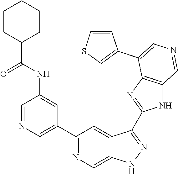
C1(C2=CN=CC(NC(C3CCCCC3)=O)=C2)=NC=C2C(=C1)C(C1=NC3=C(N1)C=NC=C3C1=CSC=C1)=NN2
